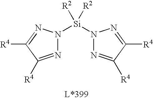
N1([Si]([R2])([R2])N2N=C([R4])C([R4])=N2)N=C([R4])C([R4])=N1
